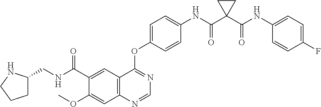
C12=C(N=CN=C1OC1=CC=C(NC(C3(C(NC4=CC=C(F)C=C4)=O)CC3)=O)C=C1)C=C(OC)C(C(NCC1CCCN1)=O)=C2
